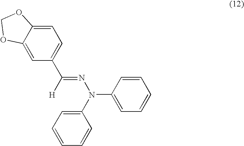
C1=C2C(=CC(C([H])=NN(C3=CC=CC=C3)C3=CC=CC=C3)=C1)OCO2
